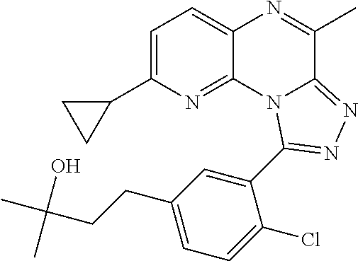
C1=C(C2CC2)N=C2C(=C1)N=C(C)C1=NN=C(C3=CC(CCC(C)(O)C)=CC=C3Cl)N21
